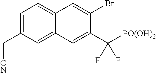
C1=C(C[CN])C=C2C(=C1)C=C(Br)C(C([PO(OH)2])(F)F)=C2
